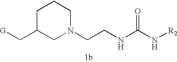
C1C(C[G])CN(CCNC(N[R2])=O)CC1
